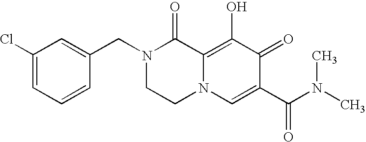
C1=C(CN2CCN3C(=C(O)C(=O)C(C(N(C)C)=O)=C3)C2=O)C=CC=C1Cl
